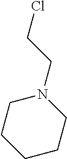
C1CCN(CCCl)CC1
